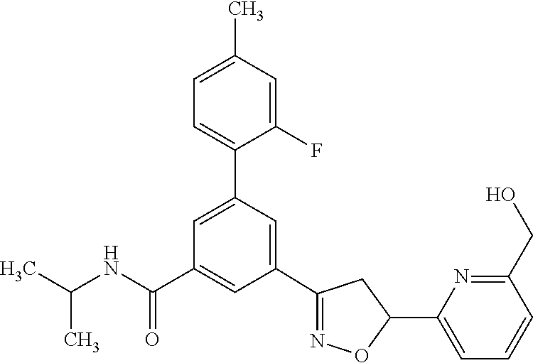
C1(C2=NOC(C3=CC=CC(CO)=N3)C2)=CC(C2=CC=C(C)C=C2F)=CC(C(NC(C)C)=O)=C1
